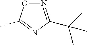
N1=C(C(C)(C)C)N=C(C)O1
